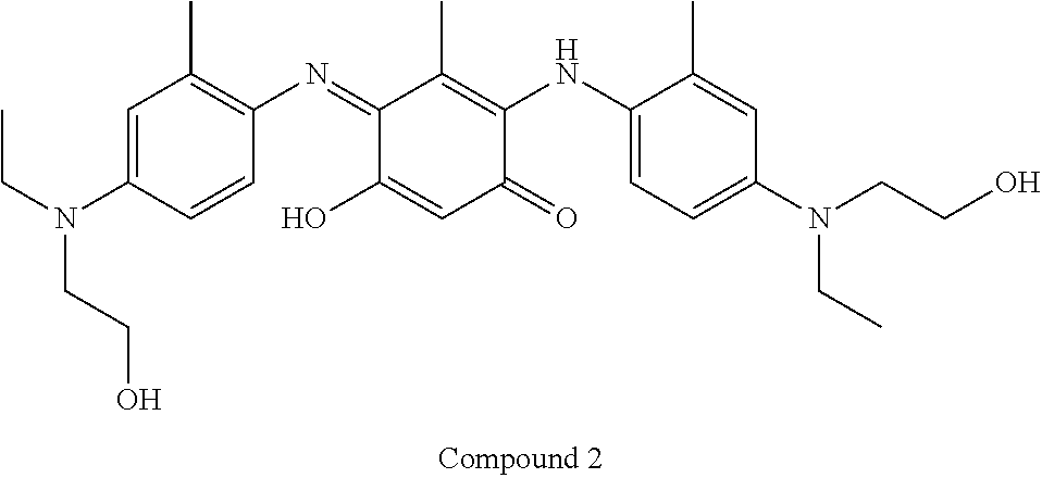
C1(=NC2=C(C)C=C(N(CC)CCO)C=C2)C(O)=CC(=O)C(NC2=CC=C(N(CCO)CC)C=C2C)=C1C
